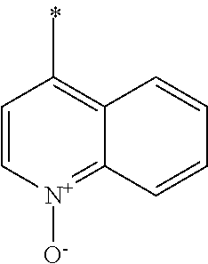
C1=C[N+]([O-])=C2C(=C1C)C=CC=C2
